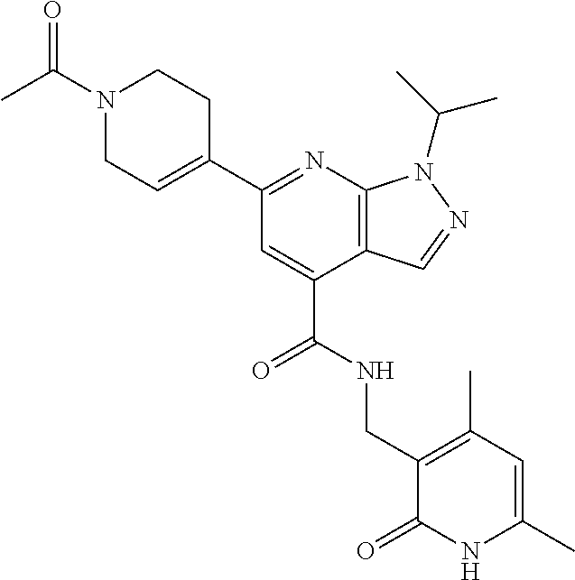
C1(C2=NC3=C(C(C(NCC4=C(C)C=C(C)NC4=O)=O)=C2)C=NN3C(C)C)=CCN(C(C)=O)CC1
